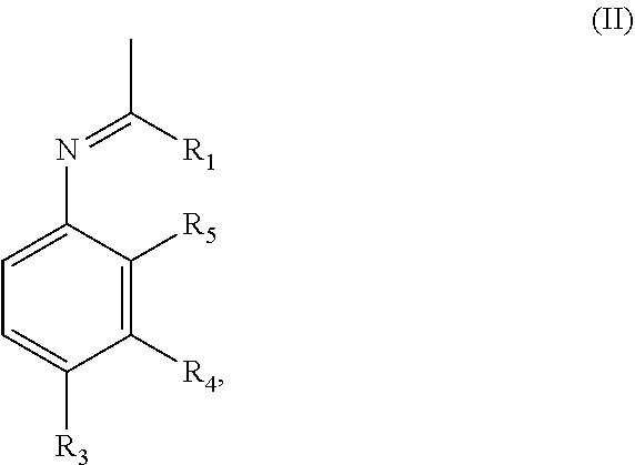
C1=C([R3])C([R4])=C([R5])C(N=C(C)[R1])=C1
